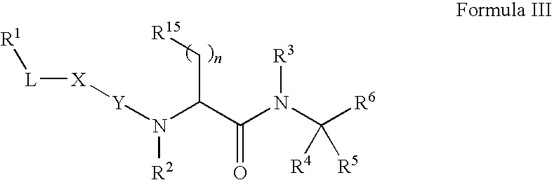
C(C(=O)N(C([R6])([R4])[R5])[R3])(N([R2])[Y][X][L][R1])C[R15]
